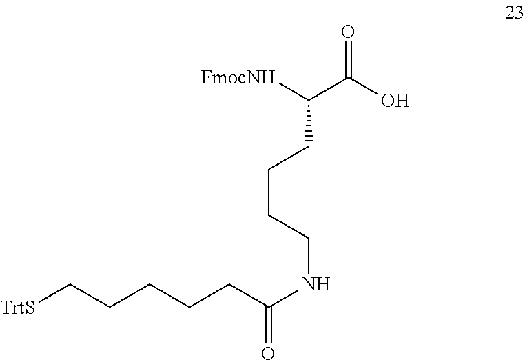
O=C(O)C([FmocNH])CCCCNC(CCCCC[TrtS])=O
